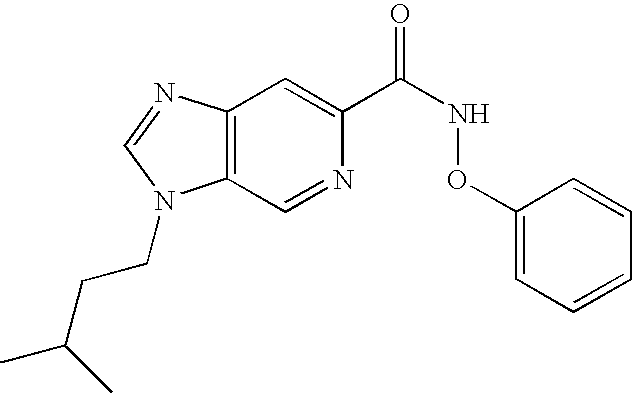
C12=C(N=CN1CCC(C)C)C=C(C(NOC1=CC=CC=C1)=O)N=C2
